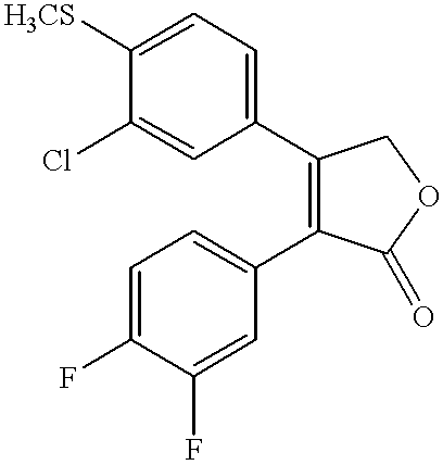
C1=C(Cl)C([H3CS])=CC=C1C1=C(C2=CC=C(F)C(F)=C2)C(=O)OC1
